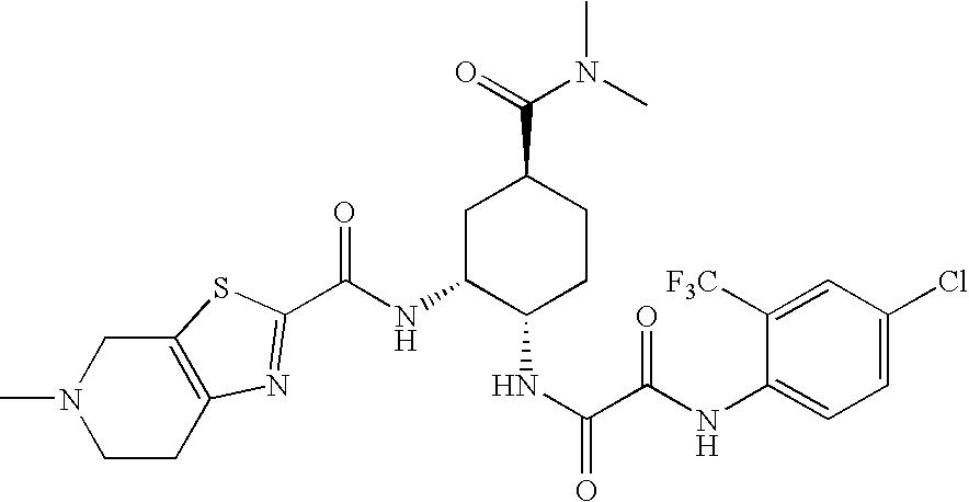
C(NC1C(NC(=O)C(=O)NC2=CC=C(Cl)C=C2[F3C])CCC(C(=O)N(C)C)C1)(=O)C1=NC2=C(CN(C)CC2)S1
